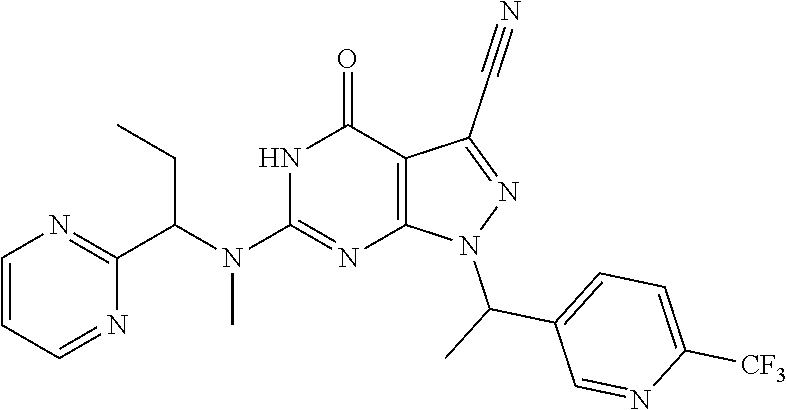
C1=CC=NC(C(N(C2=NC3=C(C(=O)N2)C(C#N)=NN3C(C)C2=CC=C([CF3])N=C2)C)CC)=N1
